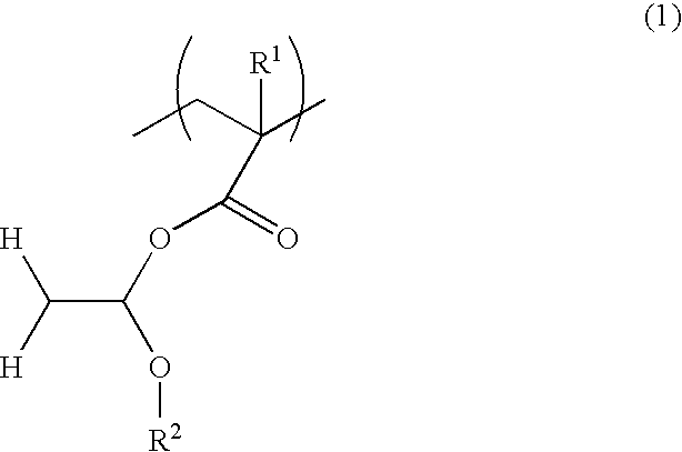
C(C(OC(=O)C([R1])(C)CC)O[R2])([H])[H]
